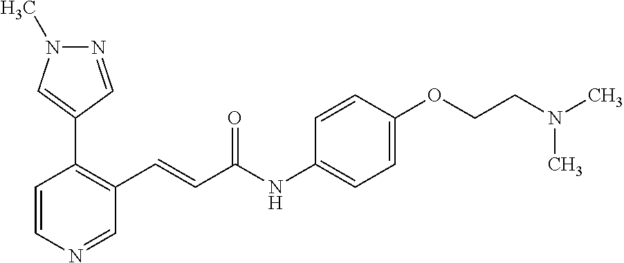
C1(C2=CN(C)N=C2)=C(C=CC(NC2=CC=C(OCCN(C)C)C=C2)=O)C=NC=C1
